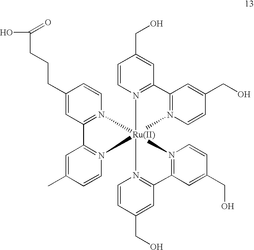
C1(CCCC(=O)O)=CC2=N(C=C1)[Ru]13(N4=C2C=C(C)C=C4)(N2=C(C=C(CO)C=C2)C2=N1C=CC(CO)=C2)N1=C(C=C(CO)C=C1)C1=N3C=CC(CO)=C1
